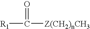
[R1]C([Z(CH2)nCH3])=O
